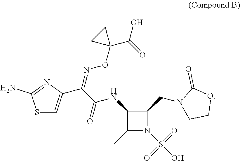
S1C=C(C(C(NC2C(C)N(S(O)(=O)=O)C2CN2CCOC2=O)=O)=NOC2(C(O)=O)CC2)N=C1N
